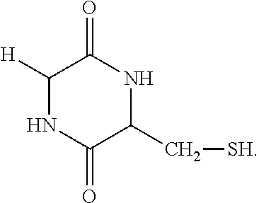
C1([H])NC(=O)C(C[SH])NC1=O
